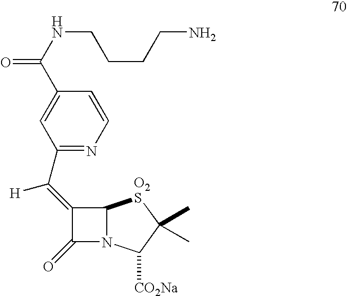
C1(=O)N2C([O2S]C(C)(C)C2[CO2Na])C1=C(C1=NC=CC(C(NCCCCN)=O)=C1)[H]
